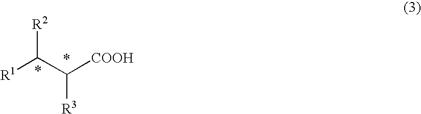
[R1]C(C([COOH])[R3])[R2]
